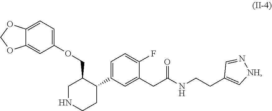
C1NCCC(C2=CC=C(F)C(CC(NCCC3=C[NH]N=C3)=O)=C2)C1COC1=CC=C2C(=C1)OCO2
